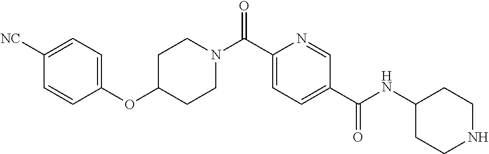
C1CN(C(C2=CC=C(C(=O)NC3CCNCC3)C=N2)=O)CCC1OC1=CC=C([NC])C=C1
